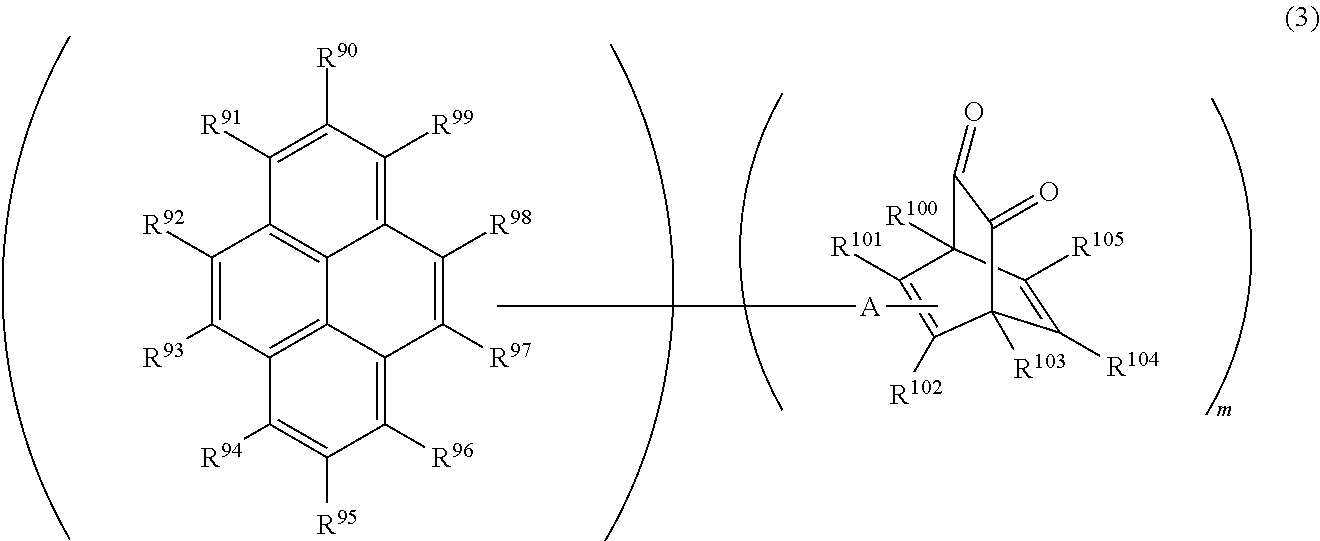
C1([R92])=C([R93])C2=C3C4=C1C([R91])=C([R90])C([R99])=C4C([R98])=C([R97])C3=C([R96])C([R95])=C2[R94].C1([R104])=C([R105])C2([R100])C(=O)C(=O)C1([R103])C([R102])=C2[R101].C[A](C)C
